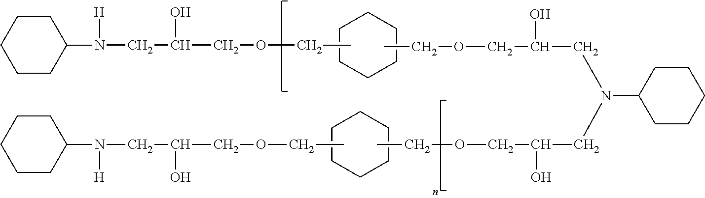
C1CCCCC1.C1CC(N(CC(COCC)O)[H])CCC1.C1CCCCC1.C1CC(N(CC(COCC)O)[H])CCC1.CCOCC(CN(C1CCCCC1)CC(COCC)O)O
